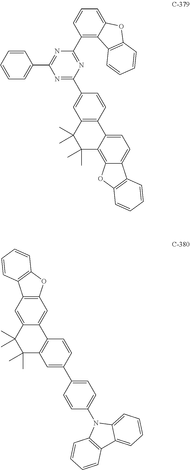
C1=C2C(=C3C(=C1)C1=C(C(C)(C)C3(C)C)C=C(C3=NC(C4=CC=CC=C4)=NC(C4=C5C(=CC=C4)OC4=C5C=CC=C4)=N3)C=C1)OC1=C2C=CC=C1.C1=CC2=C(C=C1C1=CC=C(N3C4=C(C5=CC=CC=C35)C=CC=C4)C=C1)C(C)(C)C(C)(C)C1=CC3=C(C=C21)OC1=C3C=CC=C1
